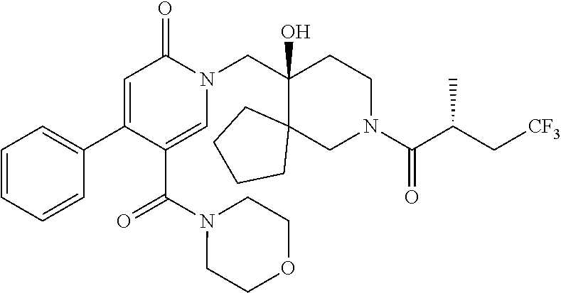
N1(C(C2=CN(CC3(O)C4(CN(C(=O)C(C[CF3])C)CC3)CCCC4)C(=O)C=C2C2=CC=CC=C2)=O)CCOCC1
